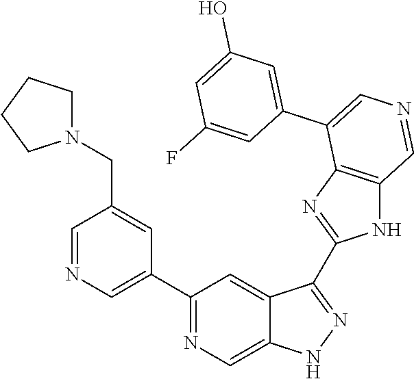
C1(C2=CN=CC(CN3CCCC3)=C2)=NC=C2C(=C1)C(C1=NC3=C(N1)C=NC=C3C1=CC(O)=CC(F)=C1)=NN2
